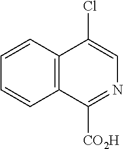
C12=C(C=CC=C1)C(Cl)=CN=C2[CO2H]
